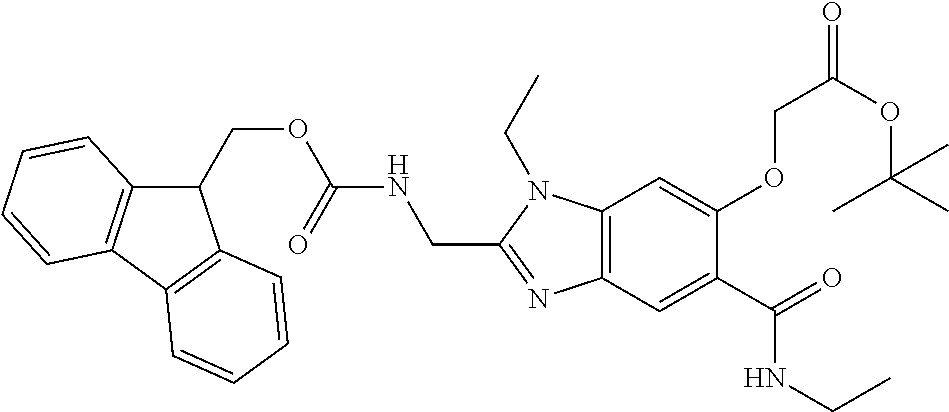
C1(COC(NCC2=NC3=C(N2CC)C=C(OCC(=O)OC(C)(C)C)C(C(=O)NCC)=C3)=O)C2=C(C3=C1C=CC=C3)C=CC=C2
